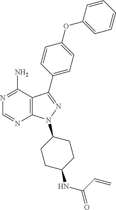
N1=C(N)C2=C(N=C1)N(C1CCC(NC(=O)C=C)CC1)N=C2C1=CC=C(OC2=CC=CC=C2)C=C1
